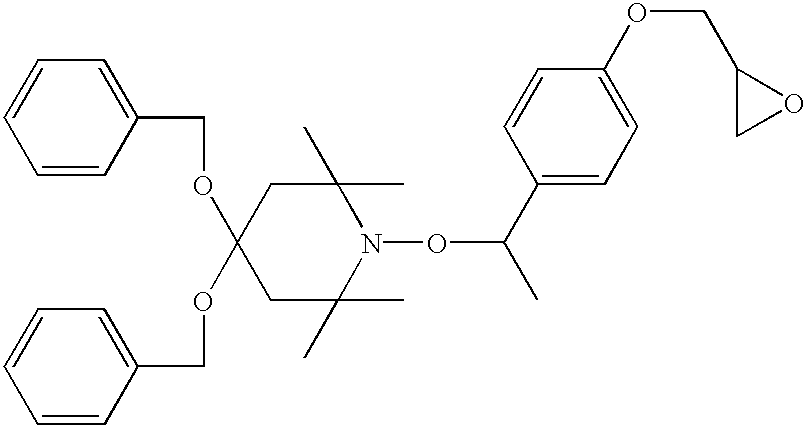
C1C(C)(C)N(OC(C)C2=CC=C(OCC3CO3)C=C2)C(C)(C)CC1(OCC1=CC=CC=C1)OCC1=CC=CC=C1
